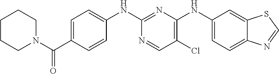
C1=C(C(N2CCCCC2)=O)C=CC(NC2=NC(NC3=CC=C4C(=C3)SC=N4)=C(Cl)C=N2)=C1
